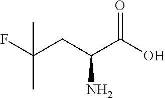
C(C(C(=O)O)N)C(F)(C)C
